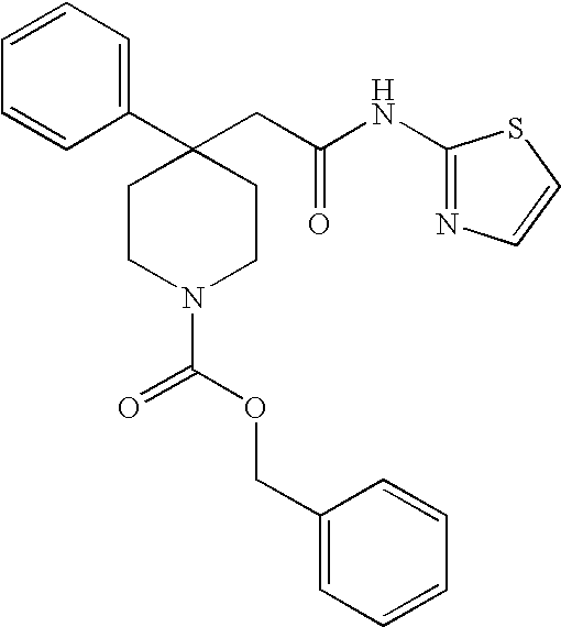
C1=CC=CC(C2(CC(NC3=NC=CS3)=O)CCN(C(OCC3=CC=CC=C3)=O)CC2)=C1
